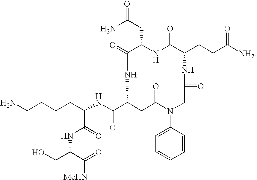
C1(=O)C(CC(=O)N)NC(=O)C(CCC([NH2])=O)NC(=O)CN(C2=CC=CC=C2)C(=O)CC(C(NC(CCCCN)C(=O)NC(CO)C(=O)[MeHN])=O)N1
